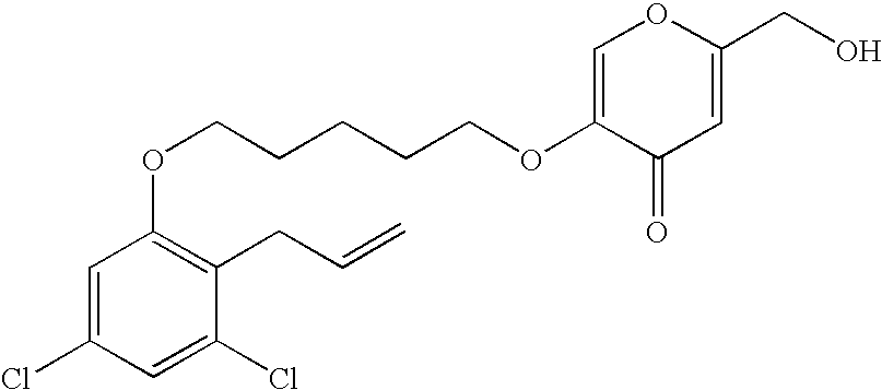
C1=C(Cl)C=C(Cl)C(CC=C)=C1OCCCCCOC1=COC(CO)=CC1=O
